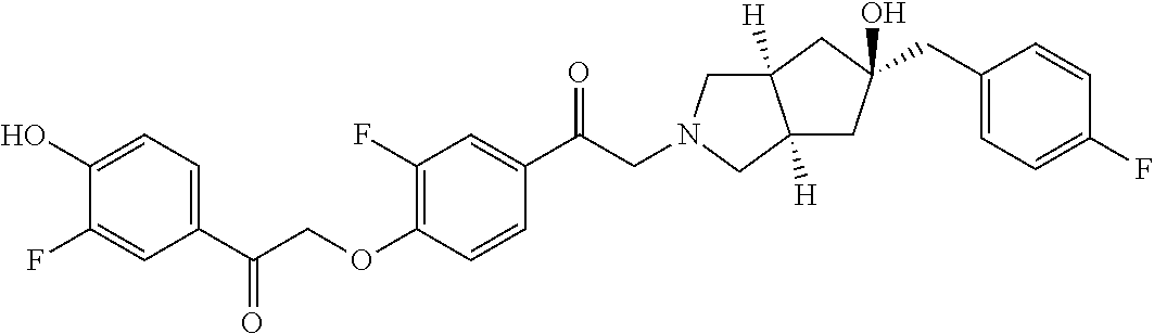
C12([H])CN(CC(=O)C3=CC(F)=C(OCC(=O)C4=CC=C(O)C(F)=C4)C=C3)CC1([H])CC(O)(CC1=CC=C(F)C=C1)C2
